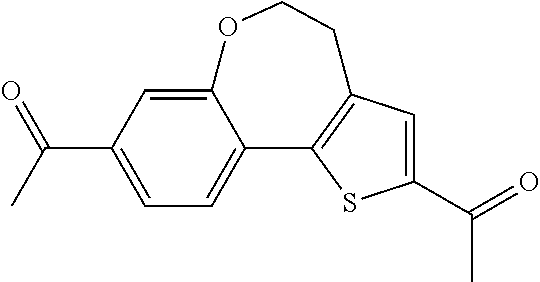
C12=CC=C(C(C)=O)C=C1OCCC1=C2SC(C(=O)C)=C1
